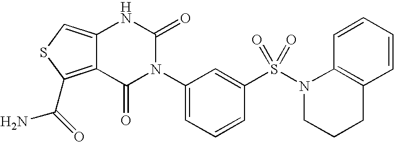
C12=C(C(=O)N)SC=C1NC(=O)N(C1=CC=CC(S(N3CCCC4=C3C=CC=C4)(=O)=O)=C1)C2=O
